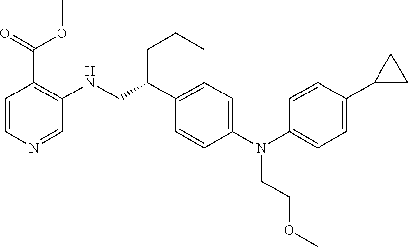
C12=C(C=CC(N(C3=CC=C(C4CC4)C=C3)CCOC)=C1)C(CNC1=C(C(OC)=O)C=CN=C1)CCC2
